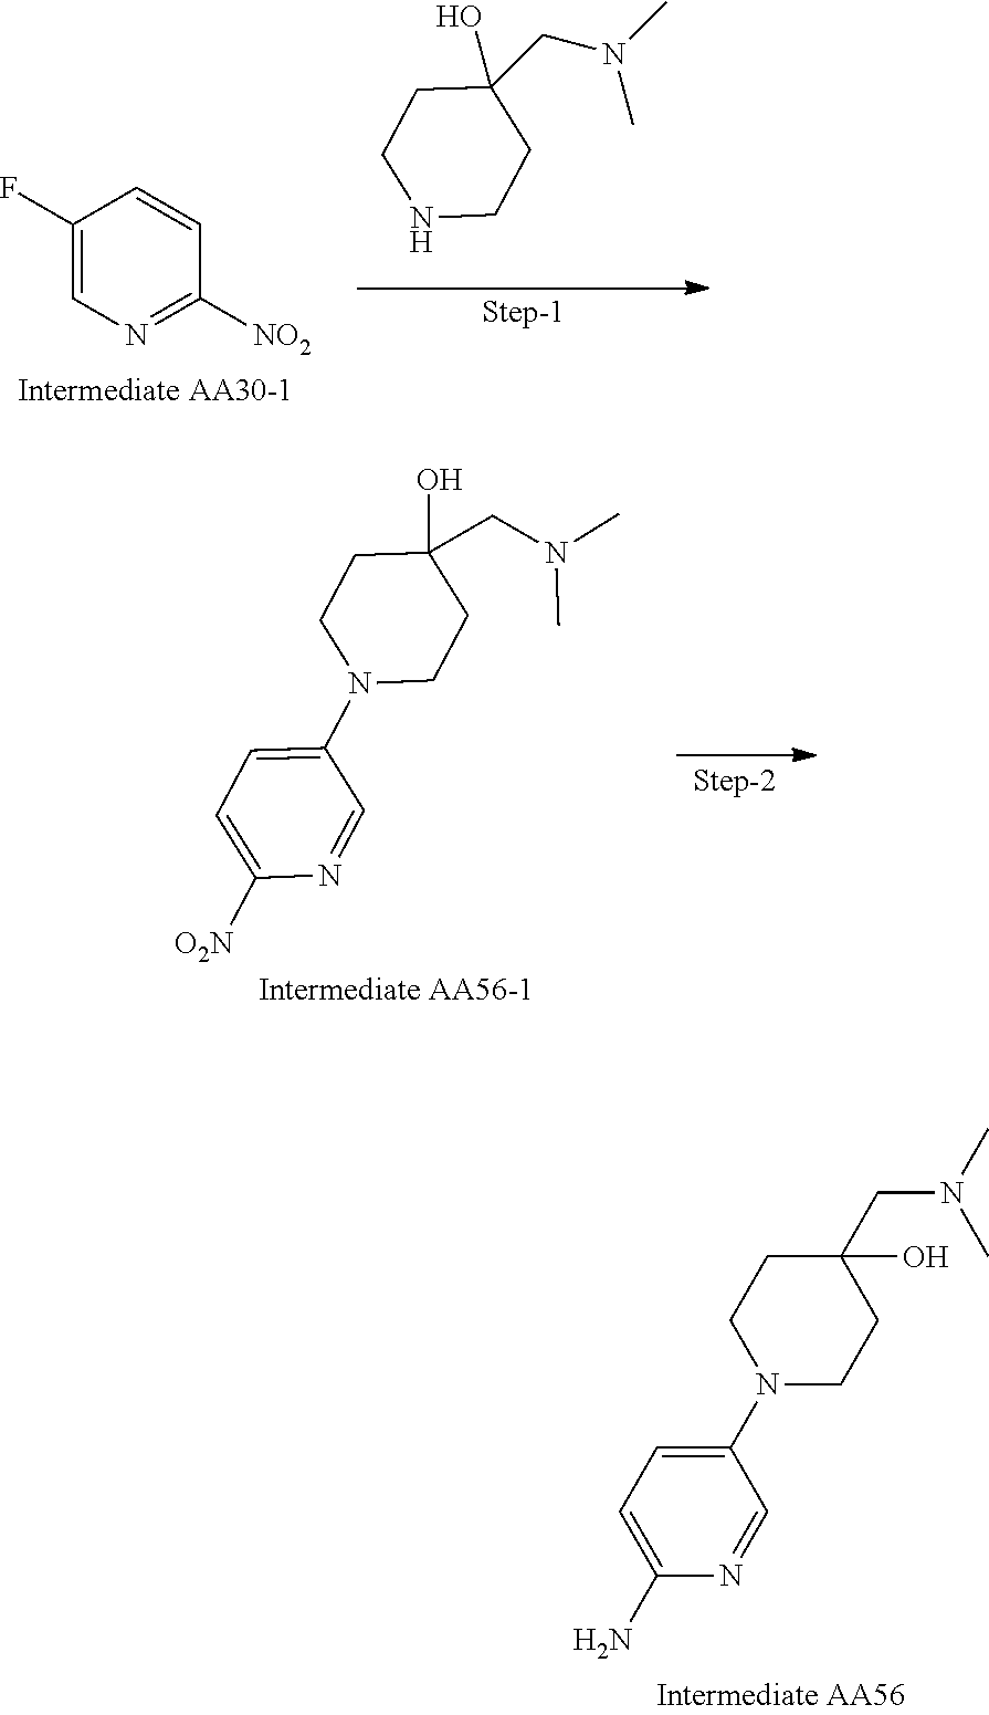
C1=CC(F)=CN=C1[NO2].N1CCC(O)(CN(C)C)CC1.C1([O2N])=CC=C(N2CCC(O)(CN(C)C)CC2)C=N1.C1(N)=CC=C(N2CCC(CN(C)C)(O)CC2)C=N1
